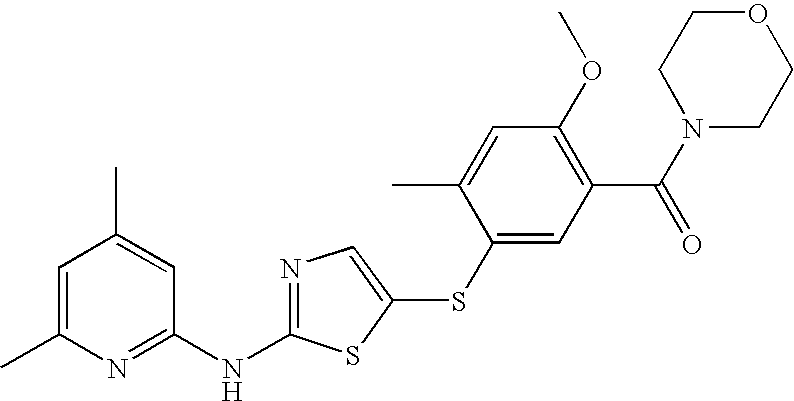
C1=C(C)N=C(NC2=NC=C(SC3=CC(C(=O)N4CCOCC4)=C(OC)C=C3C)S2)C=C1C
